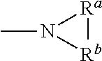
CN1[Rb][Ra]1
